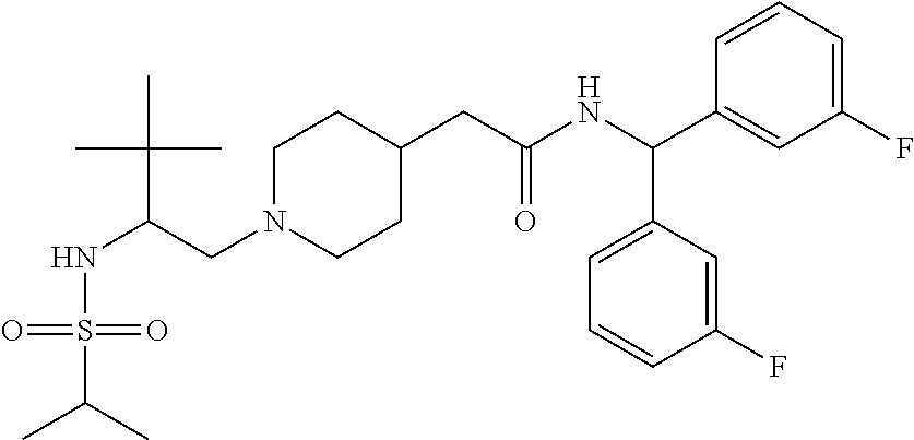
N(C(CN1CCC(CC(NC(C2=CC(F)=CC=C2)C2=CC=CC(F)=C2)=O)CC1)C(C)(C)C)S(=O)(=O)C(C)C
